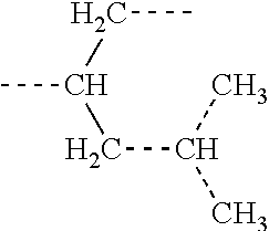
CC(CC)CC(C)C
